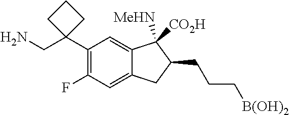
C1(C2(CN)CCC2)=C(F)C=C2C(=C1)C([MeHN])([CO2H])C(CCC[B(OH)2])C2
